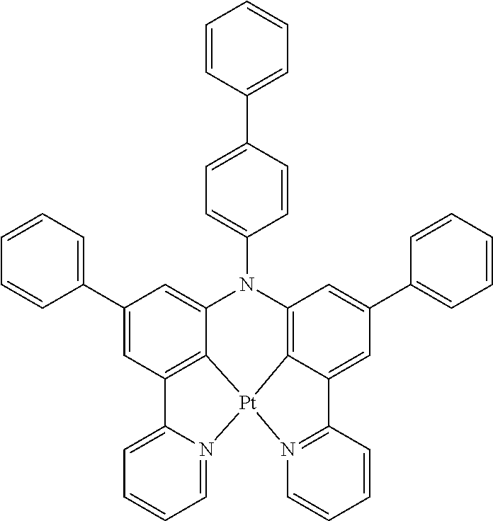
C1(C2=CC=CC=C2)=CC2=C3C(=C1)N(C1=CC=C(C4=CC=CC=C4)C=C1)C1=C4C(=CC(C5=CC=CC=C5)=C1)C1=N(C=CC=C1)[Pt]34N1=CC=CC=C21
